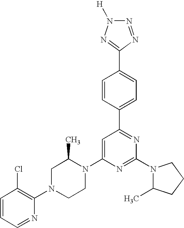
C1=CC=NC(N2CCN(C3=CC(C4=CC=C(C5=NN([H])N=N5)C=C4)=NC(N4C(C)CCC4)=N3)C(C)C2)=C1Cl
